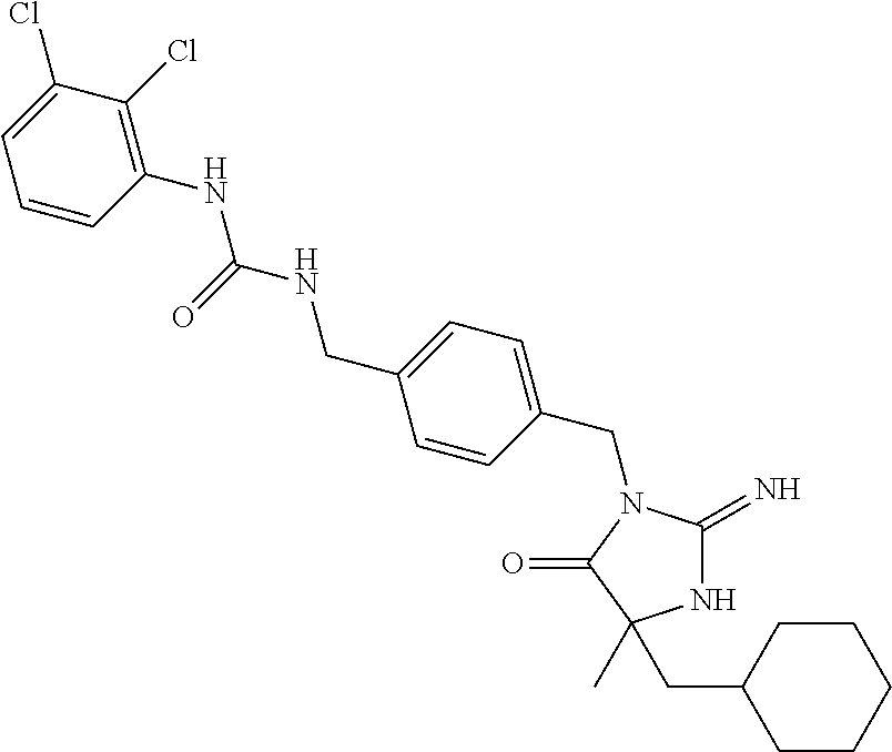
N1C(=N)N(CC2=CC=C(CNC(NC3=C(Cl)C(Cl)=CC=C3)=O)C=C2)C(=O)C1(C)CC1CCCCC1
